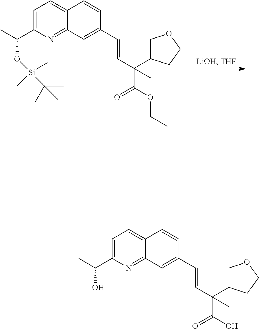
C1OCCC1C(C=CC1=CC2=NC(C(C)O[Si](C)(C)C(C)(C)C)=CC=C2C=C1)(C(OCC)=O)C.C1OCCC1C(C=CC1=CC2=NC(C(C)O)=CC=C2C=C1)(C(O)=O)C
